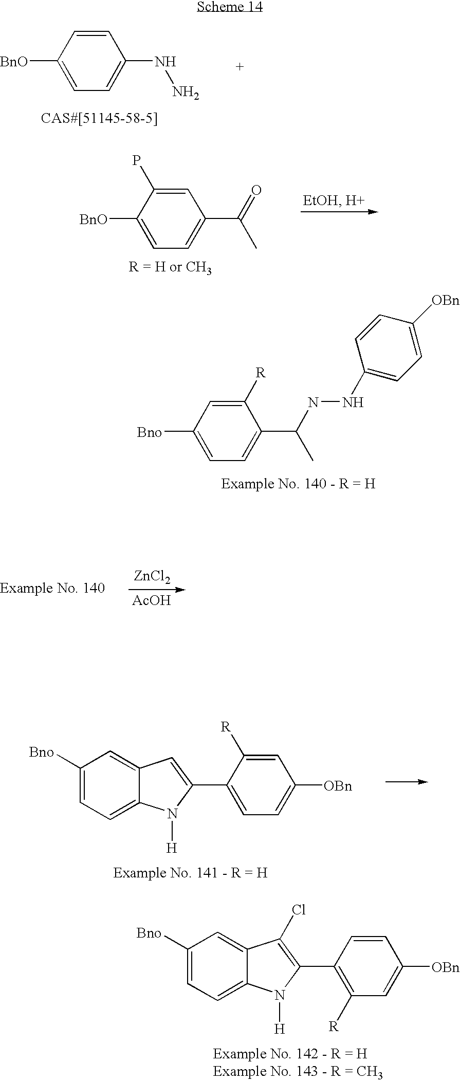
C1([BnO])=CC=C(NN)C=C1.C1([BnO])=CC=C(C(=O)C)C=C1P.C1([Bno])=CC=C2C(=C1)C=C(C1=CC=C([OBn])C=C1[R])N2[H].C1([Bno])=CC=C2C(=C1)C(Cl)=C(C1=C([R])C=C([OBn])C=C1)N2[H].[Bno]C1=CC=C(C(C)NNC2=CC=C([OBn])C=C2)C([R])=C1.[ZnCl2].[AcOH]
